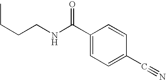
C1=CC(C(NCCCC)=O)=CC=C1C#N
